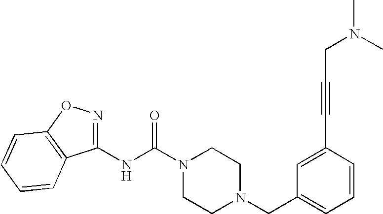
N(C(N1CCN(CC2=CC=CC(C#CCN(C)C)=C2)CC1)=O)C1=NOC2=C1C=CC=C2
